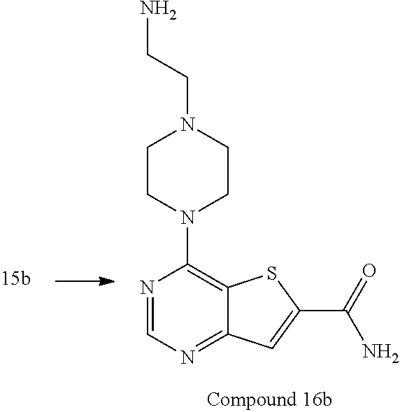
C1CN(C2=C3C(=NC=N2)C=C(C(=O)N)S3)CCN1CCN
